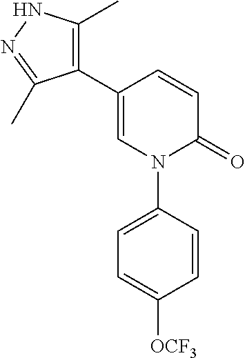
C1=CC(C2=C(C)NN=C2C)=CN(C2=CC=C([OCF3])C=C2)C1=O
